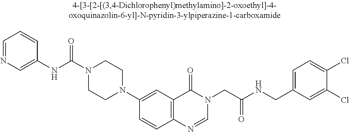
O=C(N1CCN(C2=CC3=C(C=C2)N=CN(CC(NCC2=CC=C(Cl)C(Cl)=C2)=O)C3=O)CC1)NC1=CN=CC=C1
